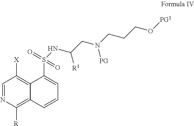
C1=NC([R])=C2C(=C1[X])C(S(=O)(=O)NC([R1])CN([PG])CCCO[PG1])=CC=C2
